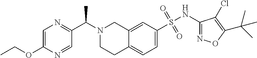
C1(NS(C2=CC=C3C(=C2)CN(C(C2=NC=C(OCC)N=C2)C)CC3)(=O)=O)=NOC(C(C)(C)C)=C1Cl
